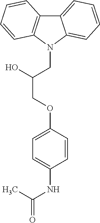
C1=CC(OCC(O)CN2C3=CC=CC=C3C3=C2C=CC=C3)=CC=C1NC(=O)C
